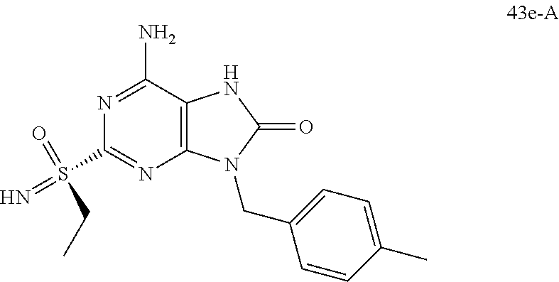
C1(N)=NC(S(=N)(=O)CC)=NC2=C1NC(=O)N2CC1=CC=C(C)C=C1
